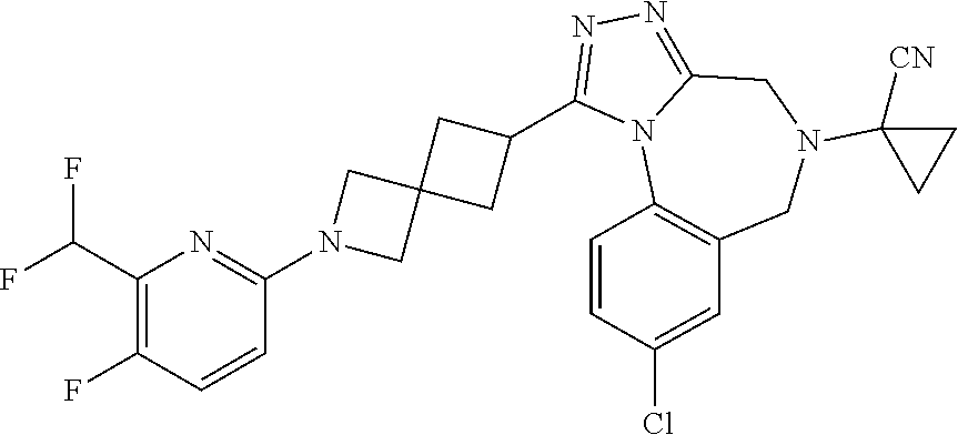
C1(C(F)F)=C(F)C=CC(N2CC3(C2)CC(C2=NN=C4N2C2=C(CN(C5([CN])CC5)C4)C=C(Cl)C=C2)C3)=N1
